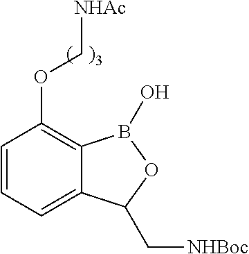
C1=CC=C2C(=C1OC[NHAc])B(O)OC2C[NHBoc]
